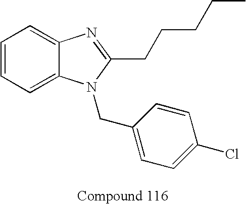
C1=CC=C2C(=C1)N=C(CCCCC)N2CC1=CC=C(Cl)C=C1
